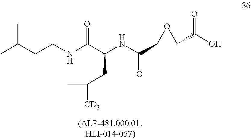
CC(CCNC(C(NC(C1C(C(O)=O)O1)=O)CC(C)[CD3])=O)C
